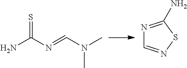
S=C(N)N=CN(C)C.N1=C(N)SN=C1
